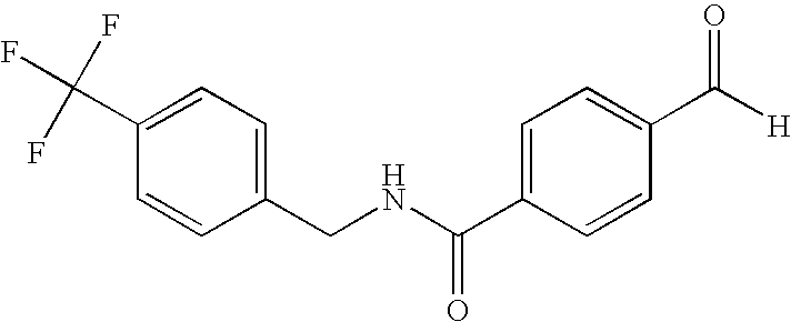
C1(CNC(C2=CC=C(C(=O)[H])C=C2)=O)=CC=C(C(F)(F)F)C=C1
